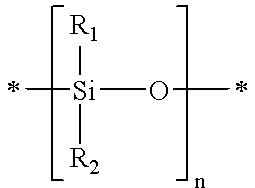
[Si]([R1])([R2])(OC)C
